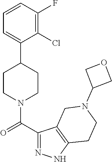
C1=CC(F)=C(Cl)C(C2CCN(C(C3=NNC4=C3CN(C3COC3)CC4)=O)CC2)=C1
